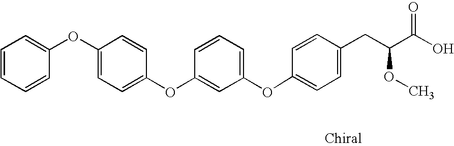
C1(OC2=CC(OC3=CC=C(CC(C(O)=O)OC)C=C3)=CC=C2)=CC=C(OC2=CC=CC=C2)C=C1
